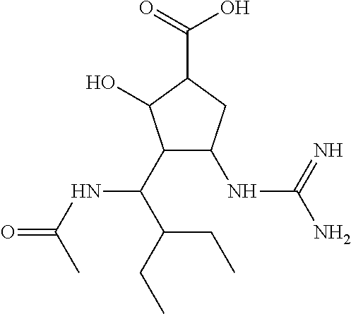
C1(C(NC(=O)C)C(CC)CC)C(NC(=N)N)CC(C(=O)O)C1O
